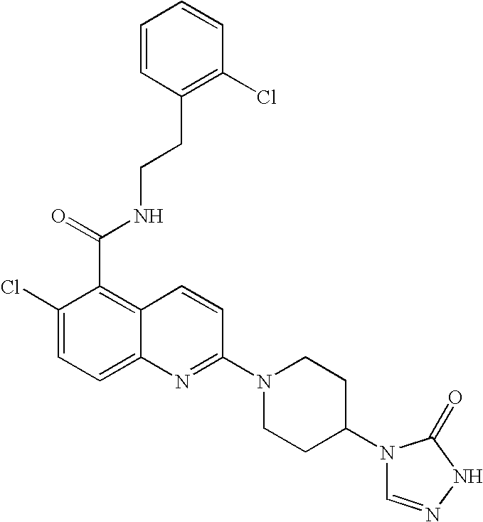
C1=CC(CCNC(C2=C3C(=CC=C2Cl)N=C(N2CCC(N4C=NNC4=O)CC2)C=C3)=O)=C(Cl)C=C1
